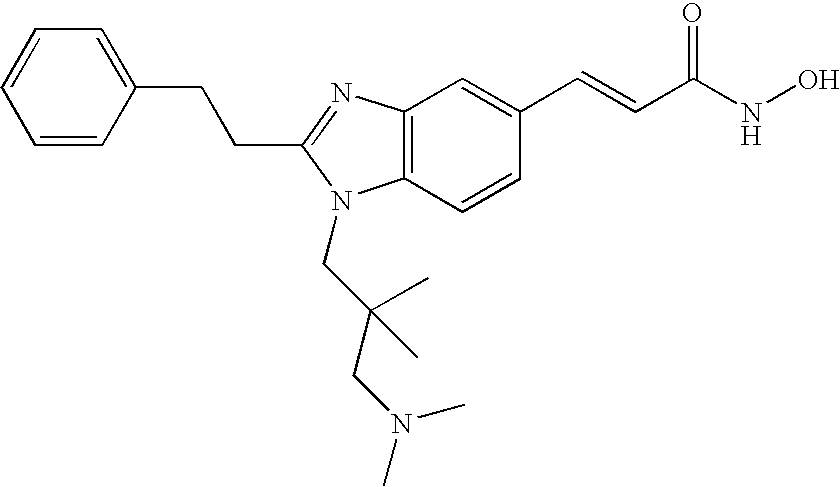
C(C1=NC2=C(C=CC(C=CC(NO)=O)=C2)N1CC(CN(C)C)(C)C)CC1=CC=CC=C1
